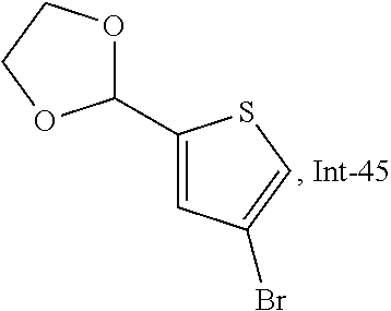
C1(C2OCCO2)=CC(Br)=CS1
